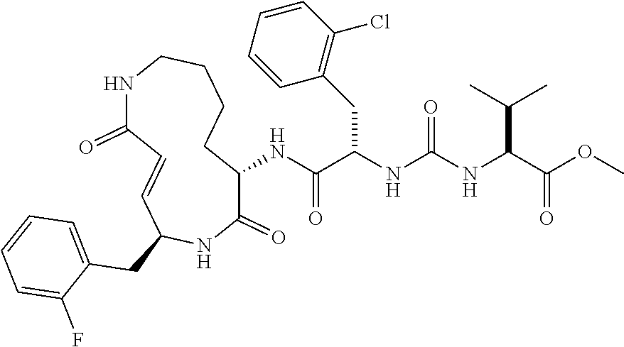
COC(C(NC(NC(C(NC1C(=O)NC(CC2=CC=CC=C2F)C=CC(=O)NCCCC1)=O)CC1=C(Cl)C=CC=C1)=O)C(C)C)=O
